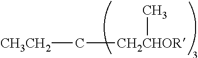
C([CH2CHOR]C)[CH3CH2]
